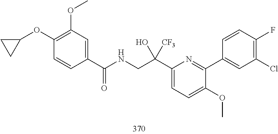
C1(C(NCC(C2=CC=C(OC)C(C3=CC(Cl)=C(F)C=C3)=N2)([CF3])O)=O)=CC(OC)=C(OC2CC2)C=C1
